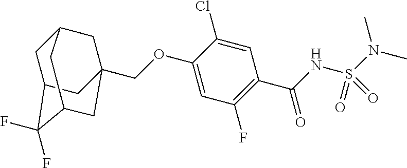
C(OC1=CC(F)=C(C(=O)NS(=O)(=O)N(C)C)C=C1Cl)C12CC3CC(C(F)(F)C(C1)C3)C2
